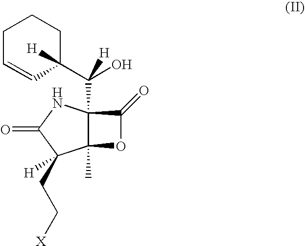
C12(C)C(C(C3([H])CCCC=C3)(O)[H])(NC(=O)C1(CC[X])[H])C(=O)O2
